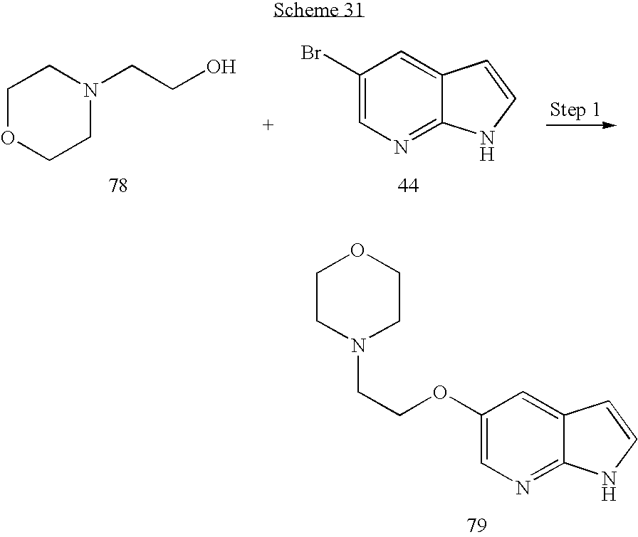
C1CN(CCOC2=CN=C3C(=C2)C=CN3)CCO1.C1OCCN(CCO)C1.C1(Br)=CN=C2C(=C1)C=CN2
